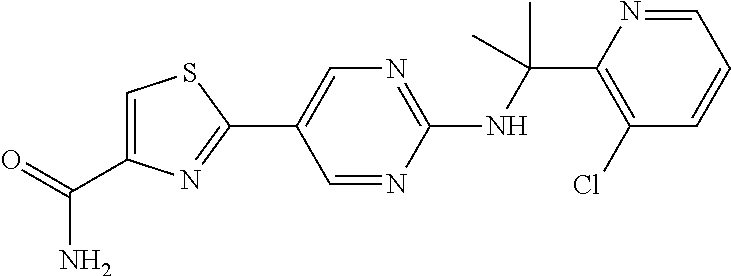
N(C(C1=C(Cl)C=CC=N1)(C)C)C1=NC=C(C2=NC(C(=O)N)=CS2)C=N1
